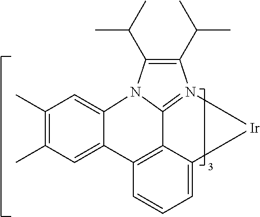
C1(C)=C(C)C=C2C(=C1)N1C3=N(C(C(C)C)=C1C(C)C)[Ir]C1=CC=CC2=C13
